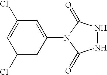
N1NC(=O)N(C2=CC(Cl)=CC(Cl)=C2)C1=O
